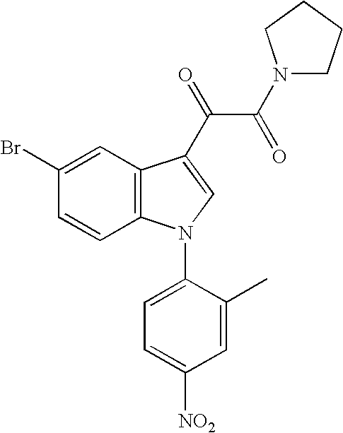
C1=CC2=C(C=C1Br)C(C(C(N1CCCC1)=O)=O)=CN2C1=CC=C([NO2])C=C1C
